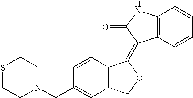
C1=CC(CN2CCSCC2)=CC2=C1C(=C1C3=C(C=CC=C3)NC1=O)OC2
